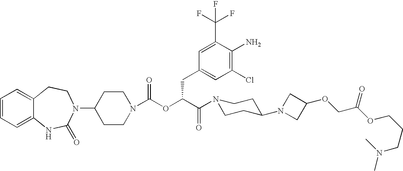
C1(N2C(=O)NC3=CC=CC=C3CC2)CCN(C(OC(C(=O)N2CCC(N3CC(OCC(OCCCN(C)C)=O)C3)CC2)CC2=CC(Cl)=C(N)C(C(F)(F)F)=C2)=O)CC1
